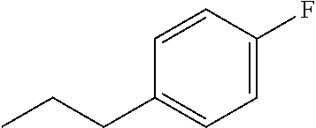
C1=C(F)C=CC(CCC)=C1
